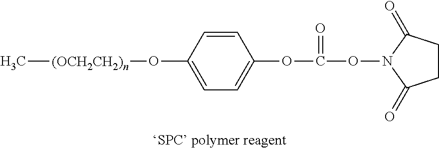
C[(OCH2CH2)n]OC1=CC=C(OC(=O)ON2C(=O)CCC2=O)C=C1
